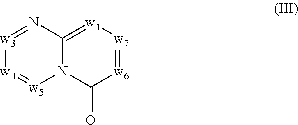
[w3]1=NC2=[w1][w7]=[w6]C(=O)N2[w5]=[w4]1
